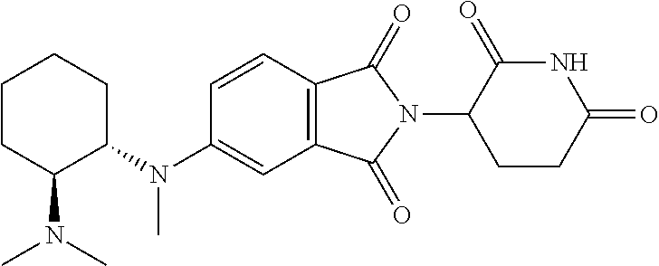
C1CC(N(C)C)C(N(C2=CC3=C(C=C2)C(=O)N(C2CCC(=O)NC2=O)C3=O)C)CC1
